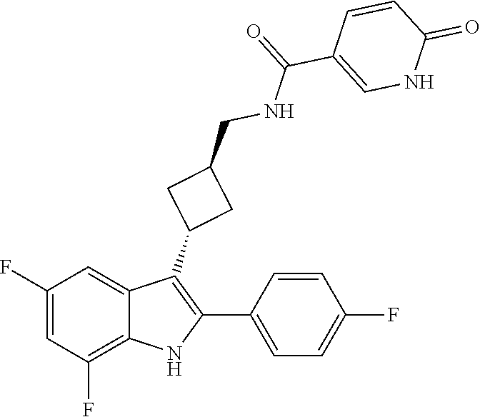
C1(CNC(=O)C2=CNC(=O)C=C2)CC(C2=C(C3=CC=C(F)C=C3)NC3=C(F)C=C(F)C=C23)C1
